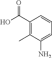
C1(C(O)=O)=C(C)C(N)=CC=C1
